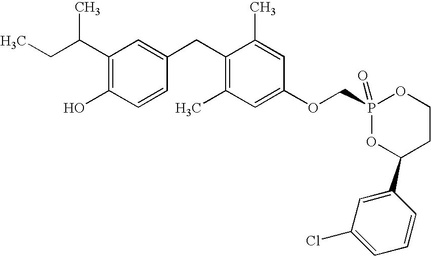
C1(C(CC)C)=C(O)C=CC(CC2=C(C)C=C(OCP3(=O)OC(C4=CC(Cl)=CC=C4)CCO3)C=C2C)=C1
